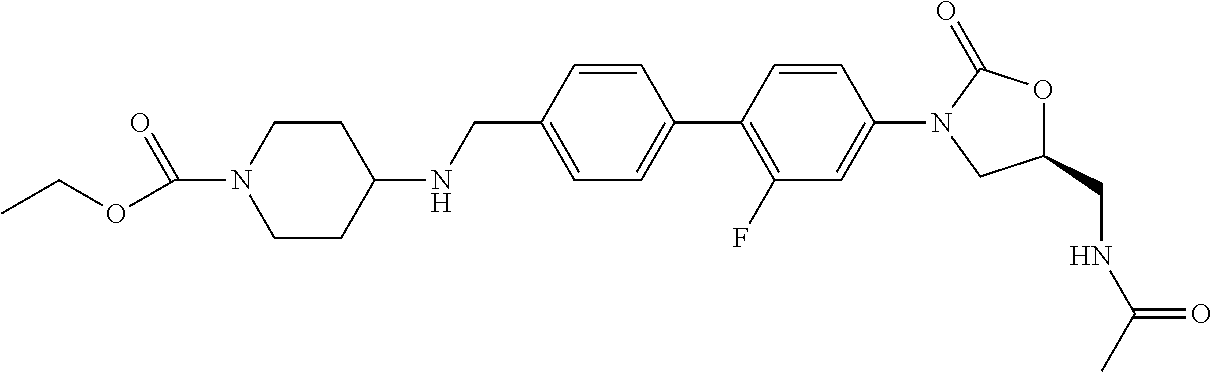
C1=C(C2=C(F)C=C(N3CC(CNC(C)=O)OC3=O)C=C2)C=CC(CNC2CCN(C(OCC)=O)CC2)=C1
